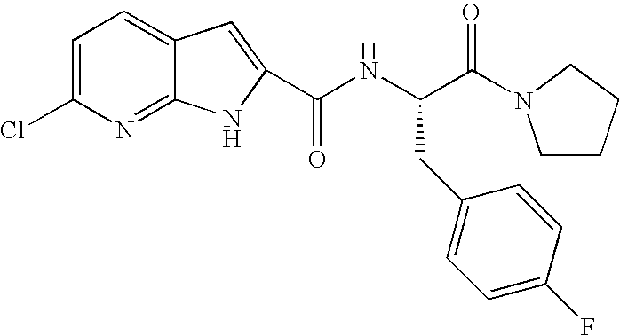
C1=C(Cl)N=C2C(=C1)C=C(C(NC(C(=O)N1CCCC1)CC1=CC=C(F)C=C1)=O)N2
